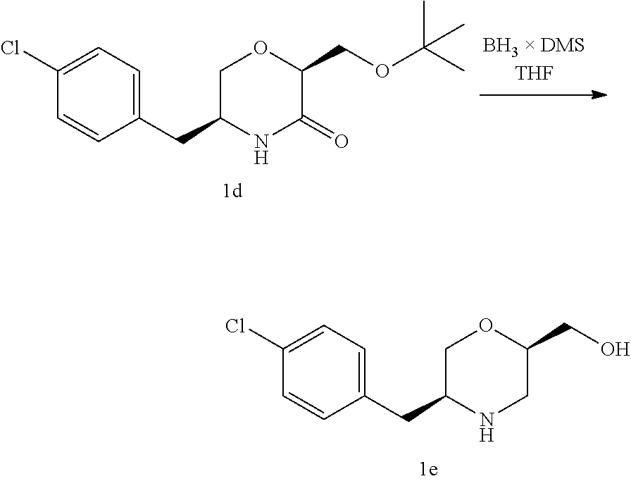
C1(Cl)=CC=C(CC2COC(CO)CN2)C=C1.C1(Cl)=CC=C(CC2COC(COC(C)(C)C)C(=O)N2)C=C1
